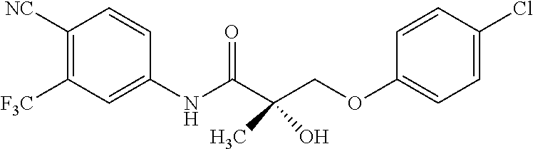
C1([NC])=C([F3C])C=C(NC(C(COC2=CC=C(Cl)C=C2)(C)O)=O)C=C1
